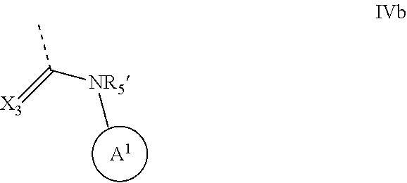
[X3]=C([NR5]C)C.[A1]
